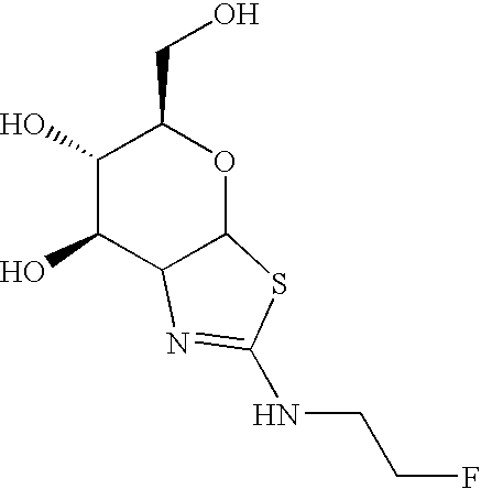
C1(O)C(O)C2C(OC1CO)SC(NCCF)=N2
